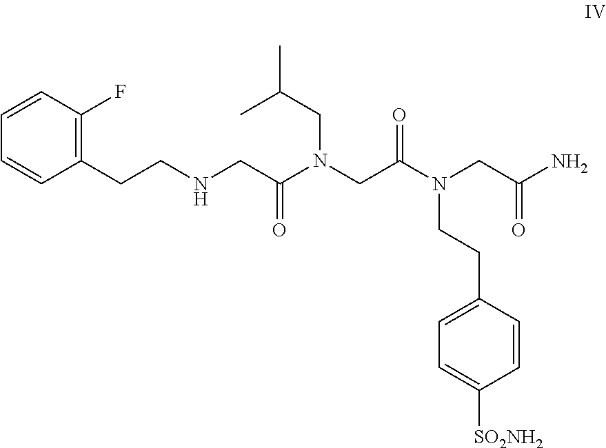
C1=CC=CC(CCNCC(N(CC(N(CC(N)=O)CCC2=CC=C([SO2NH2])C=C2)=O)CC(C)C)=O)=C1F
